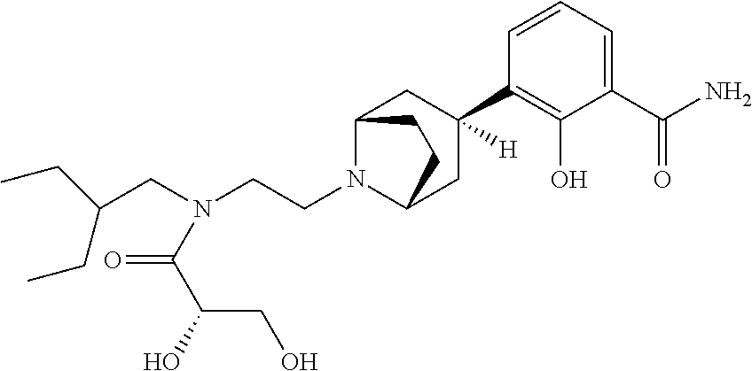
C(N(CCN1C2CC(C3=C(O)C(C(N)=O)=CC=C3)([H])CC1CC2)C(=O)C(O)CO)C(CC)CC
